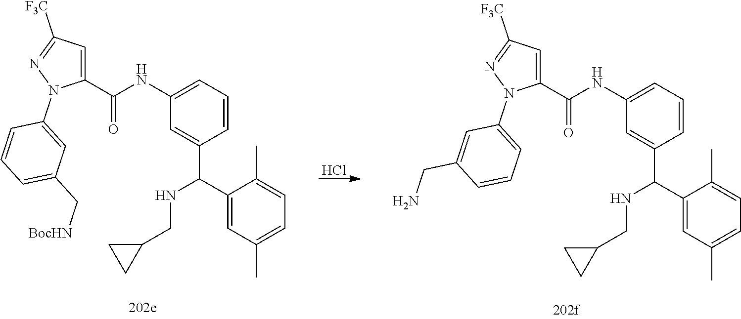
Cl.C1(C(C2=CC(NC(C3=CC([F3C])=NN3C3=CC=CC(CN)=C3)=O)=CC=C2)NCC2CC2)=CC(C)=CC=C1C.C1(C(C2=CC(NC(C3=CC([F3C])=NN3C3=CC(C[BocHN])=CC=C3)=O)=CC=C2)NCC2CC2)=CC(C)=CC=C1C
